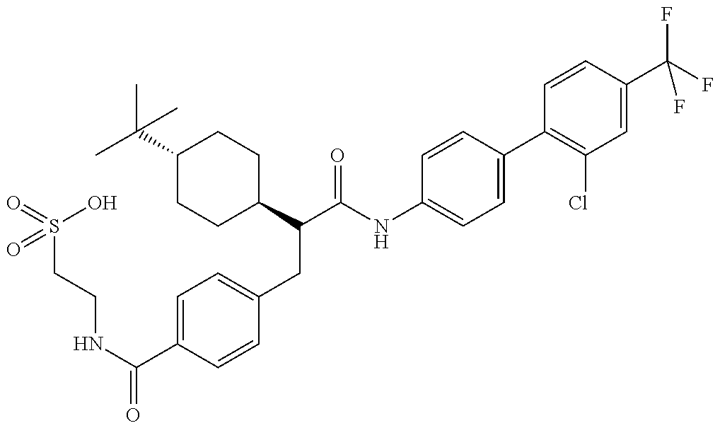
O=S(CCNC(C1=CC=C(CC(C2CCC(C(C)(C)C)CC2)C(=O)NC2=CC=C(C3=C(Cl)C=C(C(F)(F)F)C=C3)C=C2)C=C1)=O)(O)=O
